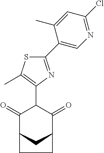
C1(=O)C2CC(C(=O)C1C1=C(C)SC(C3=CN=C(Cl)C=C3C)=N1)CC2
